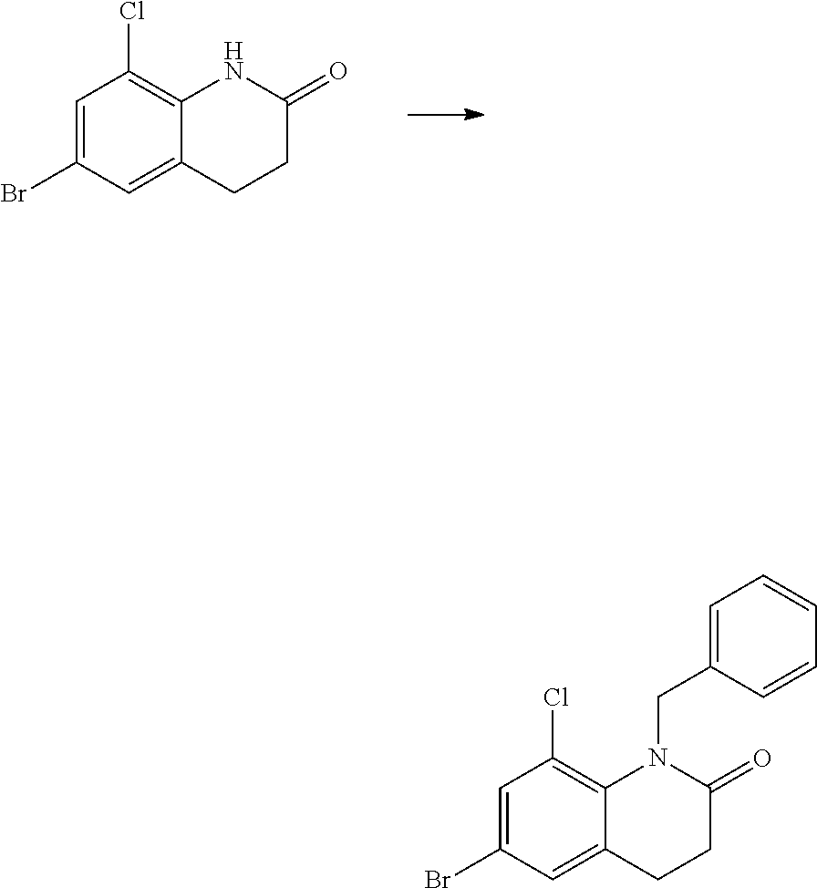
C1=C(Br)C=C2C(=C1Cl)NC(=O)CC2.C1=C(Br)C=C2C(=C1Cl)N(CC1=CC=CC=C1)C(=O)CC2
